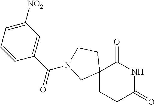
C12(CCC(=O)NC1=O)CCN(C(C1=CC([NO2])=CC=C1)=O)C2
